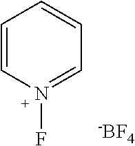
C1=CN(F)=CC=C1.[-BF4]
